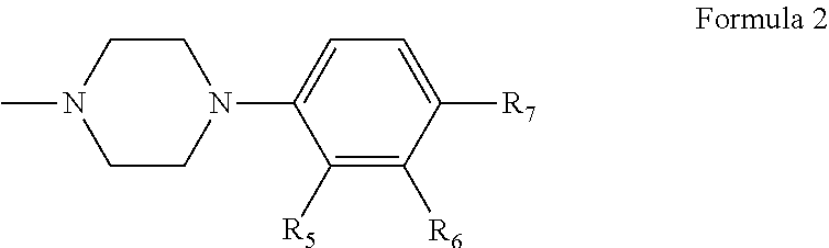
C1=C([R7])C([R6])=C([R5])C(N2CCN(C)CC2)=C1
